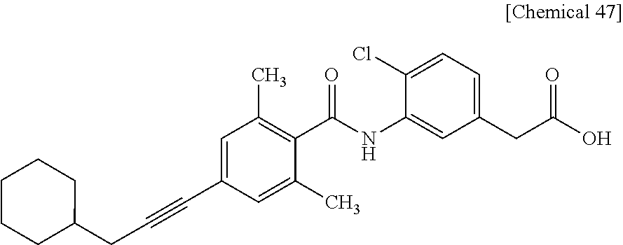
C(C1=CC(C)=C(C(NC2=CC(CC(O)=O)=CC=C2Cl)=O)C(C)=C1)#CCC1CCCCC1
